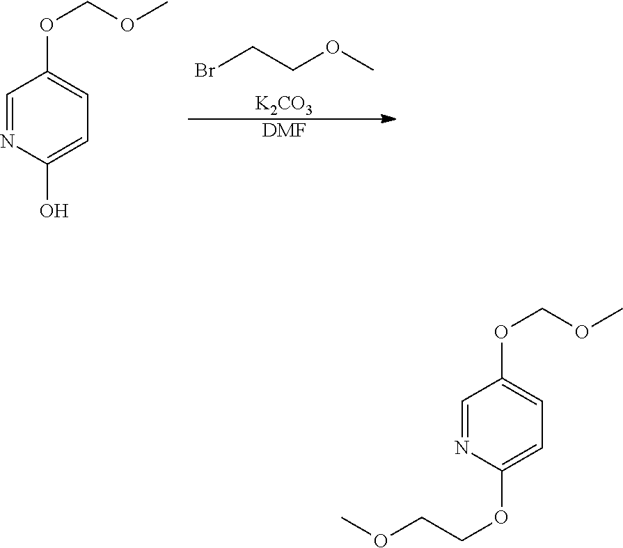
BrCCOC.[K2CO3].[DMF].C1=NC(O)=CC=C1OCOC.C1=NC(OCCOC)=CC=C1OCOC
